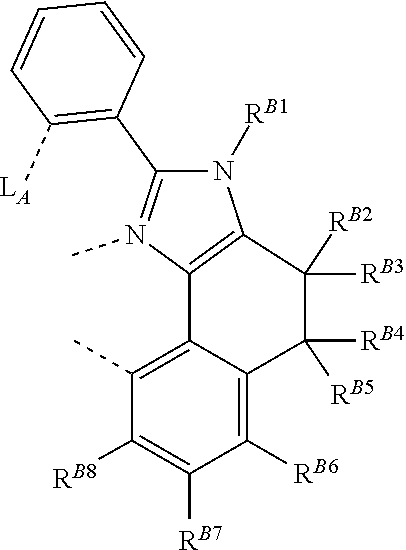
[RB2]C1([RB3])C2=C(N(C)=C(C3=C([LA])C=CC=C3)N2[RB1])C2=C(C)C([RB8])=C([RB7])C([RB6])=C2C1([RB5])[RB4]
